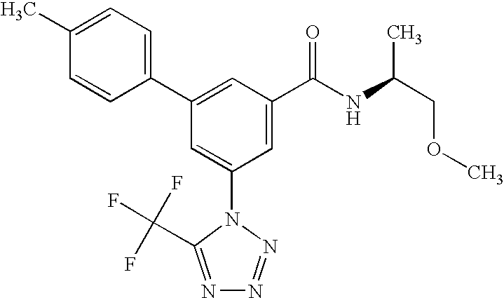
C1(C2=CC(C(NC(COC)C)=O)=CC(N3C(C(F)(F)F)=NN=N3)=C2)=CC=C(C)C=C1
